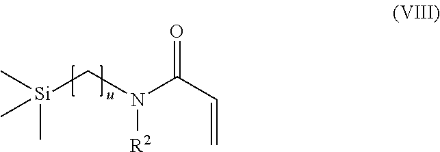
[Si](CN(C(C=C)=O)[R2])(C)(C)C
